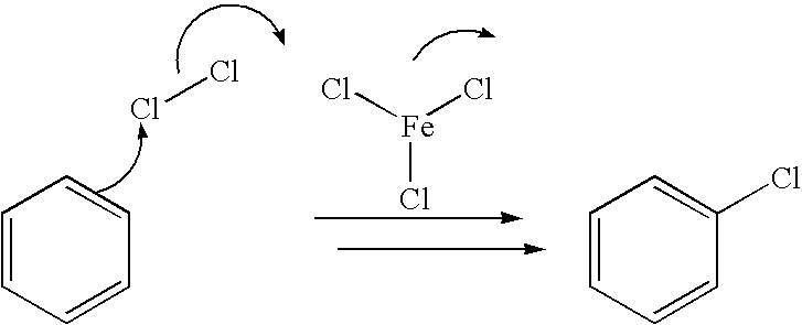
C1=CC=CC=C1.ClCl.Cl[Fe](Cl)Cl.C1=CC=CC(Cl)=C1
